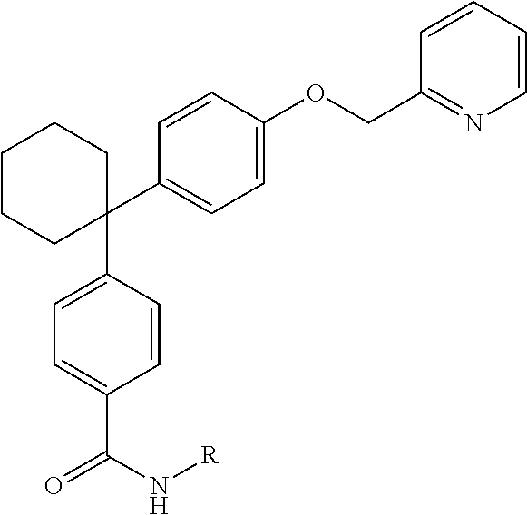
C1(C2=CC=C(OCC3=NC=CC=C3)C=C2)(C2=CC=C(C(N[R])=O)C=C2)CCCCC1
